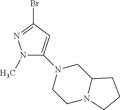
N1(C)C(N2CCN3C(C2)CCC3)=CC(Br)=N1
